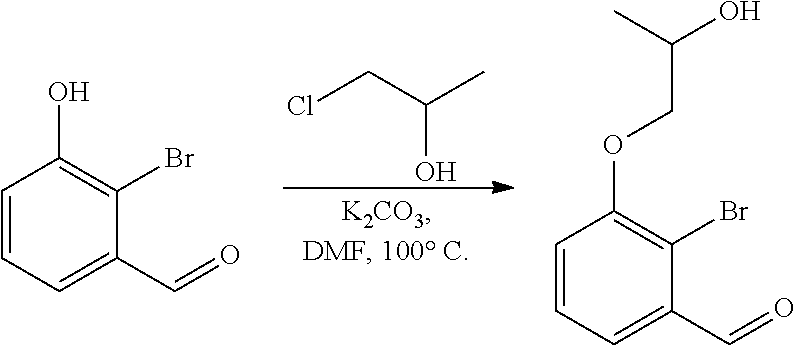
C(O)(CCl)C.C1=CC=C(C=O)C(Br)=C1O.C1=CC=C(C=O)C(Br)=C1OCC(O)C
